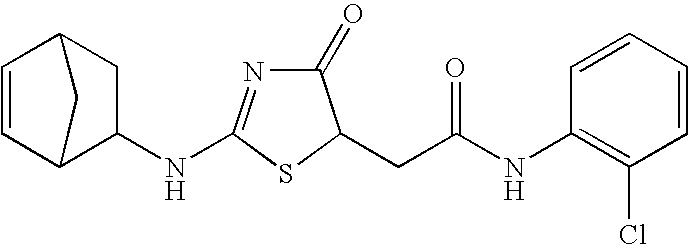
C1=CC2C(NC3=NC(=O)C(CC(NC4=C(Cl)C=CC=C4)=O)S3)CC1C2
